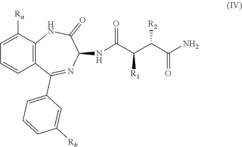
C1=CC([Rb])=CC(C2=NC(NC(C(C(C(N)=O)[R2])[R1])=O)C(=O)NC3=C2C=CC=C3[Ra])=C1
